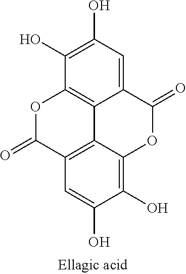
C12=C3C=C(O)C(O)=C1OC(=O)C1=CC(O)=C(O)C(=C21)OC3=O
